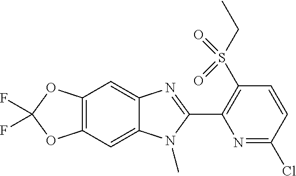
C12=C(C=C3C(=C1)N=C(C1=C(S(CC)(=O)=O)C=CC(Cl)=N1)N3C)OC(F)(F)O2
